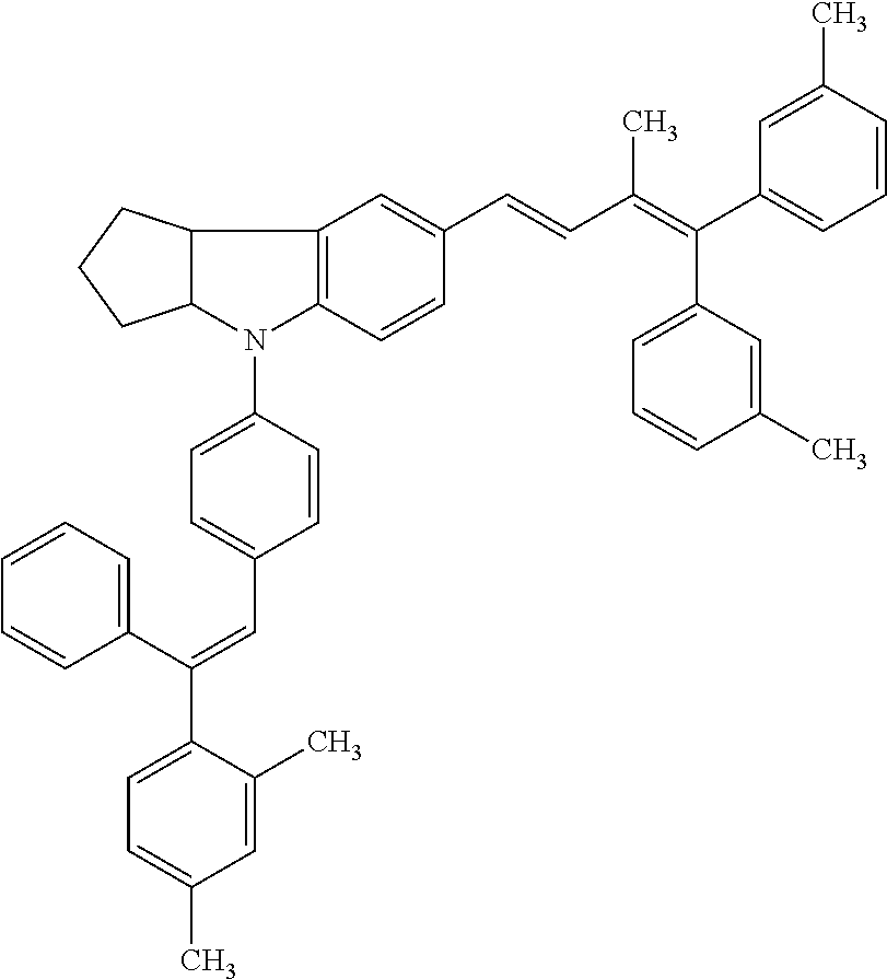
C12C(N(C3=CC=C(C=C(C4=CC=CC=C4)C4=CC=C(C)C=C4C)C=C3)C3=C1C=C(C=CC(=C(C1=CC=CC(C)=C1)C1=CC=CC(C)=C1)C)C=C3)CCC2
